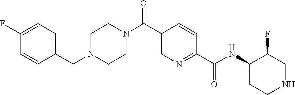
N(C(C1=NC=C(C(N2CCN(CC3=CC=C(F)C=C3)CC2)=O)C=C1)=O)C1CCNCC1F
